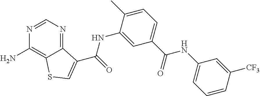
C1=NC(N)=C2C(=N1)C(C(NC1=CC(C(NC3=CC=CC([CF3])=C3)=O)=CC=C1C)=O)=CS2
